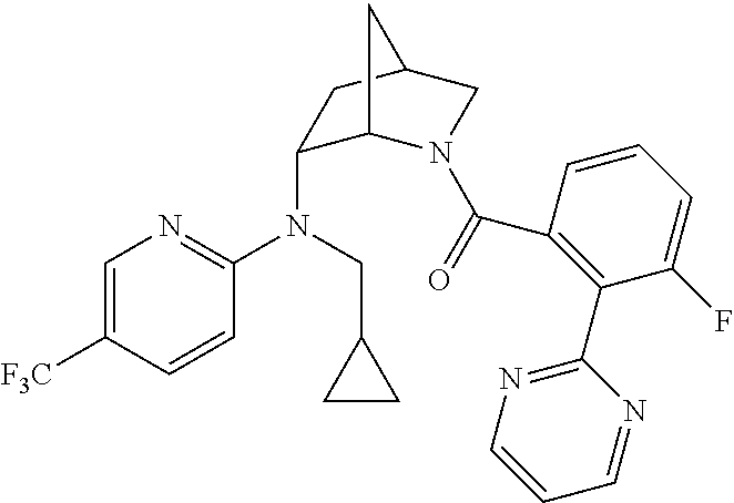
C1=C([F3C])C=CC(N(C2C3N(C(C4=C(C5=NC=CC=N5)C(F)=CC=C4)=O)CC(C2)C3)CC2CC2)=N1
